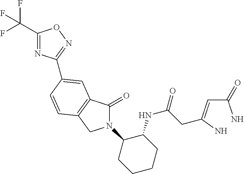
C1(C(F)(F)F)=NC(C2=CC3=C(CN(C4CCCCC4NC(=O)CC(=CC(N)=O)N)C3=O)C=C2)=NO1
